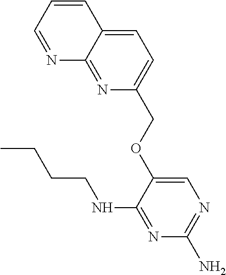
C1=C2C(=NC(COC3=CN=C(N)N=C3NCCCC)=C1)N=CC=C2
